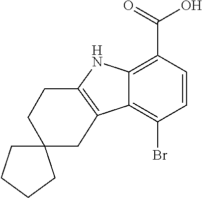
C12=C(C(=O)O)C=CC(Br)=C1C1=C(N2)CCC2(C1)CCCC2
